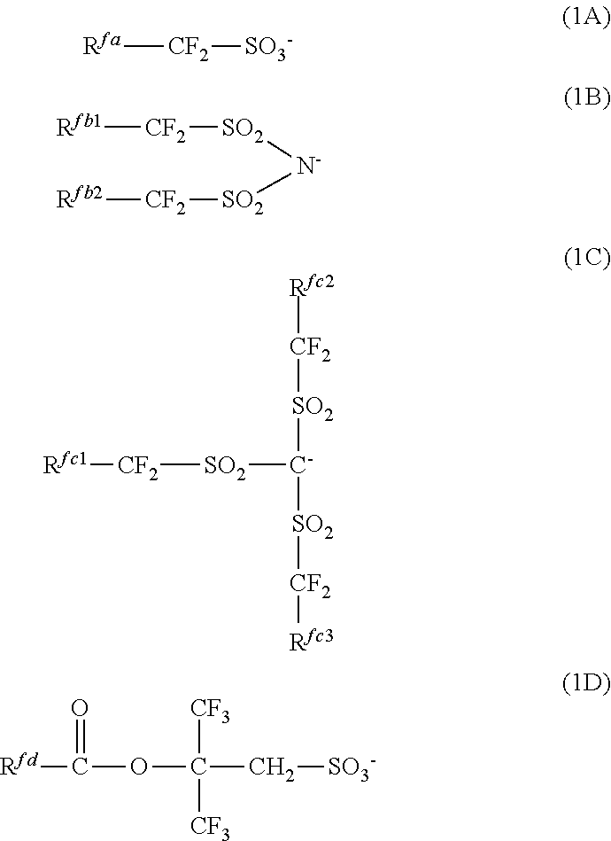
[Rfa][CF2][SO3-].[Rfb1][CF2][SO2][N-][SO2][CF2][Rfb2].[Rfc2][CF2][SO2][C-]([SO2][CF2][Rfc1])[SO2][CF2][Rfc3].[Rfd]C(OC([CF3])([CF3])C[SO3-])=O
